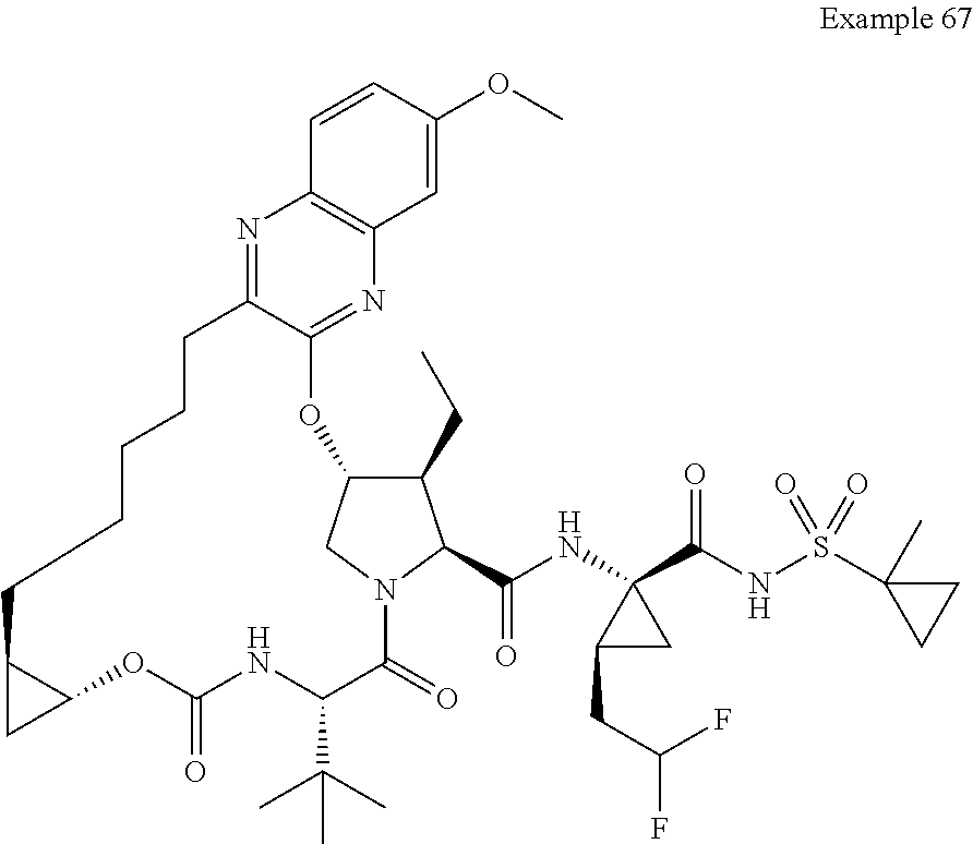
C12CC1OC(=O)NC(C(C)(C)C)C(=O)N1CC(C(CC)C1C(NC1(C(NS(C3(C)CC3)(=O)=O)=O)C(CC(F)F)C1)=O)OC1=NC3=C(N=C1CCCCC2)C=CC(OC)=C3
